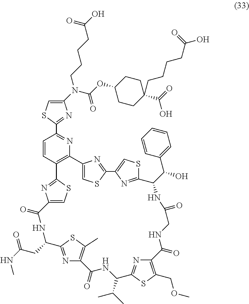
C1(N(C(OC2CCC(C(=O)O)(CCCCC(O)=O)CC2)=O)CCCCC(O)=O)=CSC(C2=NC3=C(C=C2)C2=NC(=CS2)C(=O)NC(CC(NC)=O)C2=NC(=C(C)S2)C(=O)NC(C(C)C)C2=NC(=C(COC)S2)C(=O)NCC(=O)NC(C(C2=CC=CC=C2)O)C2=NC(=CS2)C2=NC3=CS2)=N1
